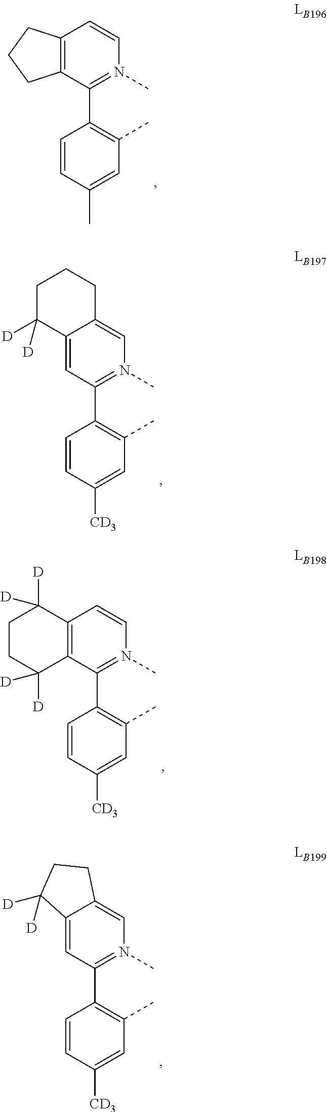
C12=CC(C3=C(C)C=C([CD3])C=C3)=N(C)C=C1CCCC2([D])[D].C12=C(C(C3=C(C)C=C(C)C=C3)=N(C)C=C1)CCC2.C12=C(C(C3=C(C)C=C([CD3])C=C3)=N(C)C=C1)C([D])([D])CCC2([D])[D].C12=CC(C3=C(C)C=C([CD3])C=C3)=N(C)C=C1CCC2([D])[D]
